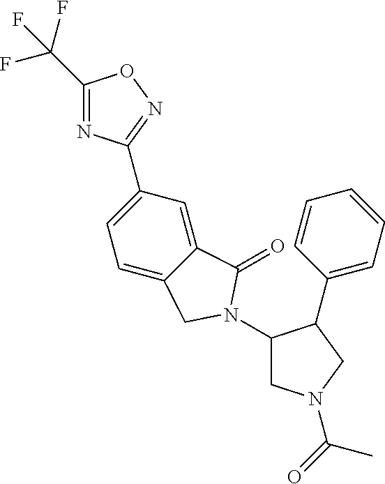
C1(C(F)(F)F)=NC(C2=CC=C3C(=C2)C(=O)N(C2CN(C(=O)C)CC2C2=CC=CC=C2)C3)=NO1
